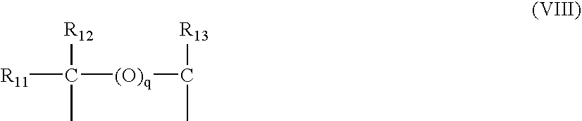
[R11]C([R12])([(O)q]C(C)[R13])C
